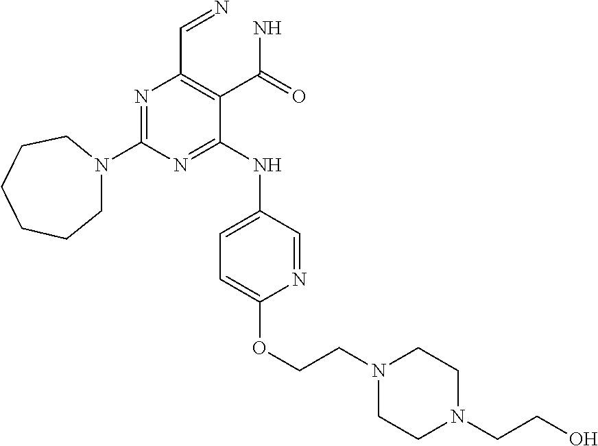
N1=C(N2CCCCCC2)N=C(NC2=CC=C(OCCN3CCN(CCO)CC3)N=C2)C(C(N)=O)=C1C=N
